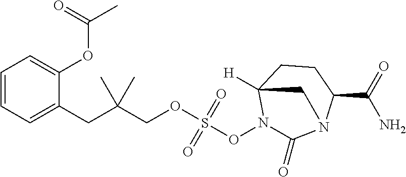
C1=CC=C(CC(COS(ON2C(=O)N3C(C(=O)N)CCC2([H])C3)(=O)=O)(C)C)C(OC(C)=O)=C1
